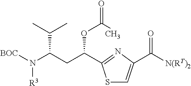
[BOC]N(C(CC(C1=NC(C([N(RT)2])=O)=CS1)OC(C)=O)C(C)C)[R3]
